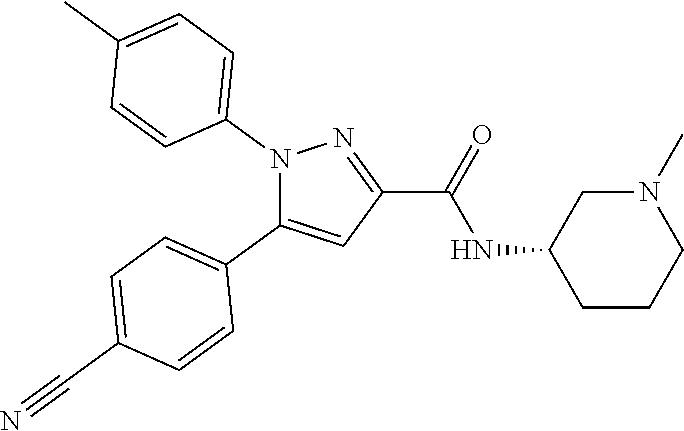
C1=C(C#N)C=CC(C2=CC(C(=O)NC3CCCN(C)C3)=NN2C2=CC=C(C)C=C2)=C1
